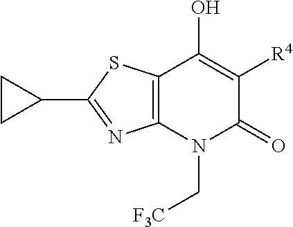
C12=C(N(C[F3C])C(=O)C([R4])=C1O)N=C(C1CC1)S2
